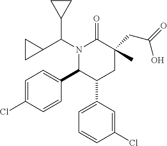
C1=C(Cl)C=CC(C2C(C3=CC=CC(Cl)=C3)CC(CC(=O)O)(C)C(=O)N2C(C2CC2)C2CC2)=C1
